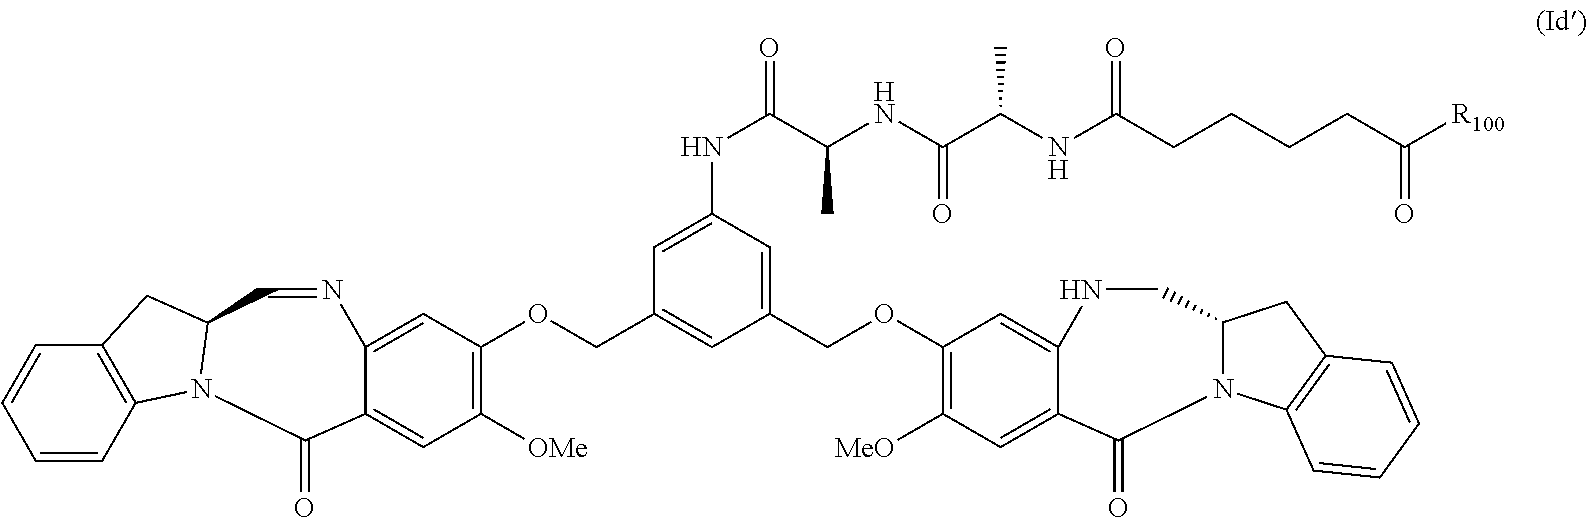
C1(COC2=C([MeO])C=C3C(=O)N4C(CNC3=C2)CC2=C4C=CC=C2)=CC(NC(C(NC(C(NC(CCCCC([R100])=O)=O)C)=O)C)=O)=CC(COC2=C([OMe])C=C3C(=O)N4C5=C(C=CC=C5)CC4C=NC3=C2)=C1
